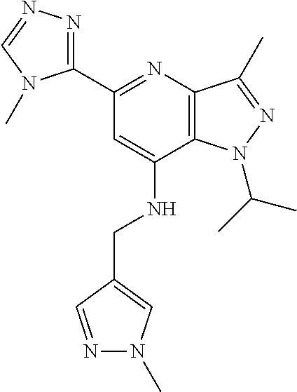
C1(C2=NC3=C(C(NCC4=CN(C)N=C4)=C2)N(C(C)C)N=C3C)=NN=CN1C
